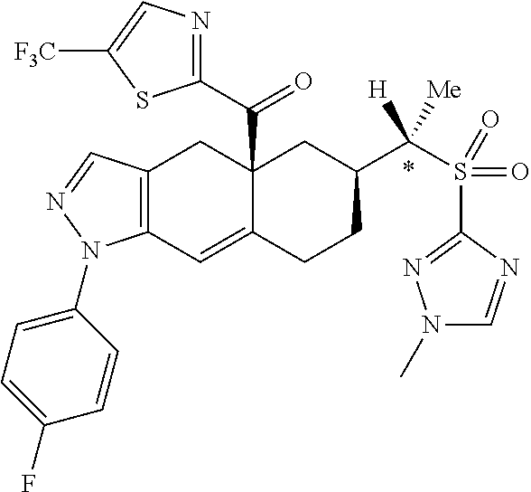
C12(C(C3=NC=C([F3C])S3)=O)C(=CC3=C(C1)C=NN3C1=CC=C(F)C=C1)CCC(C(S(C1=NN(C)C=N1)(=O)=O)([H])[Me])C2
